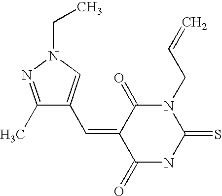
C(=C1C(=O)N(CC=C)C(=S)NC1=O)C1=CN(CC)N=C1C
